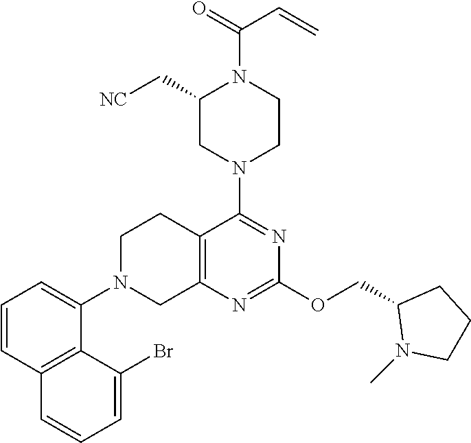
C12=C(N=C(OCC3N(C)CCC3)N=C1N1CCN(C(C=C)=O)C(C[NC])C1)CN(C1=CC=CC3=C1C(Br)=CC=C3)CC2
